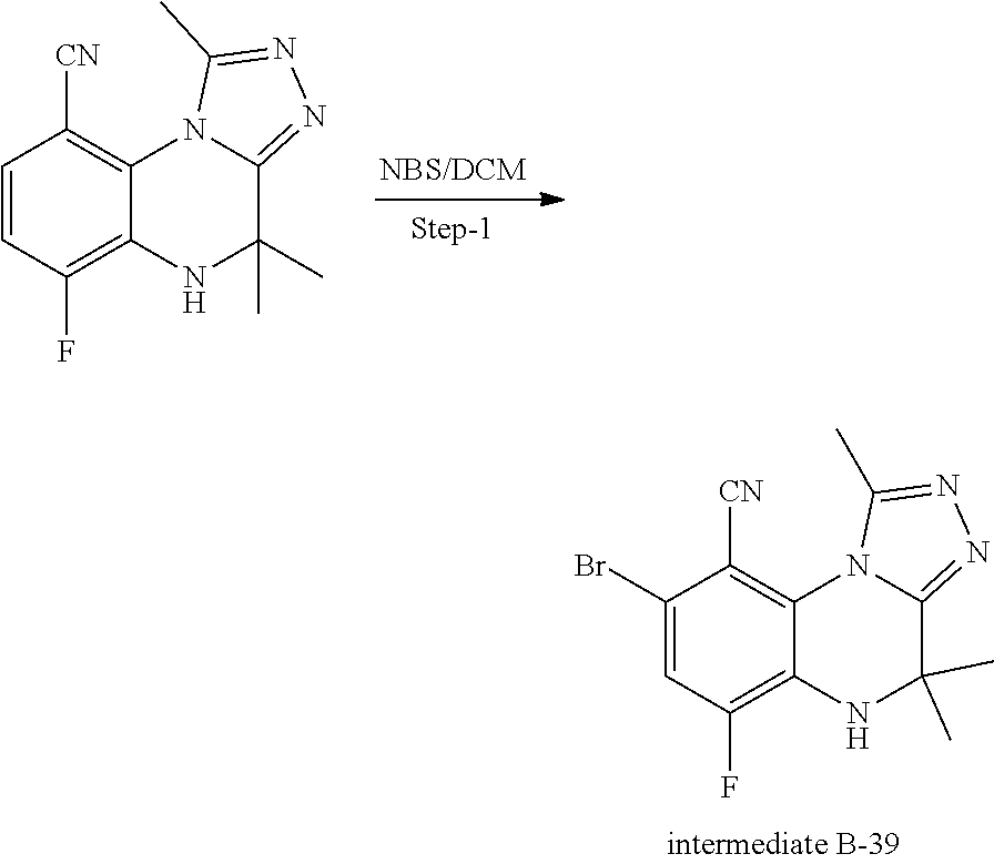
C1=CC(F)=C2C(=C1[CN])N1C(=NN=C1C)C(C)(C)N2.C1(Br)=CC(F)=C2C(=C1[CN])N1C(=NN=C1C)C(C)(C)N2
